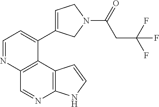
C1=NC2=C(C(C3=CCN(C(CC(F)(F)F)=O)C3)=C1)C1=C(N=C2)NC=C1
